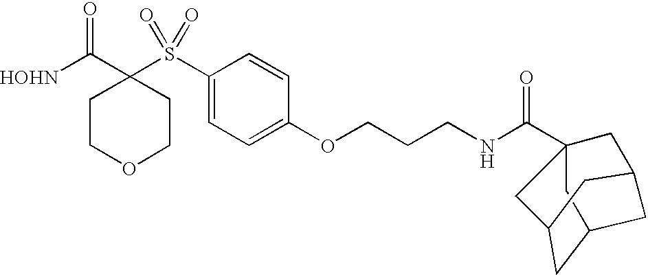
[HOHN]C(C1(S(C2=CC=C(OCCCNC(C34CC5CC(C3)CC(C5)C4)=O)C=C2)(=O)=O)CCOCC1)=O
